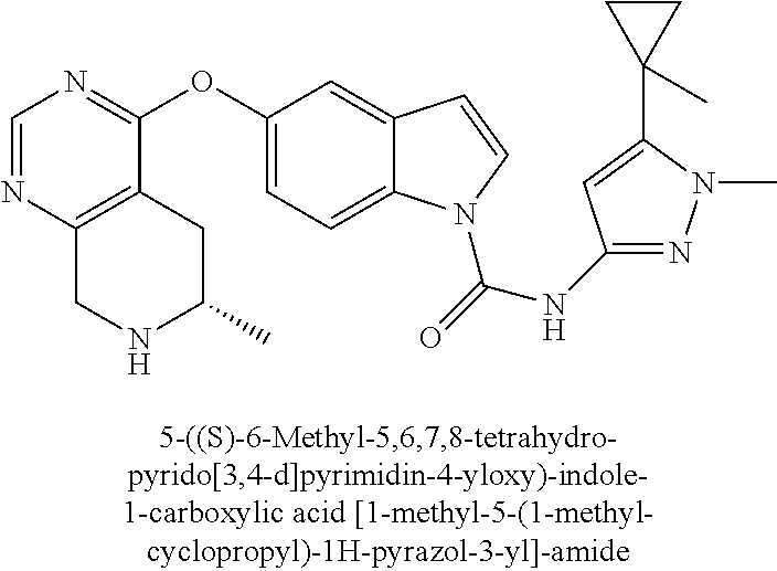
C1(OC2=NC=NC3=C2CC(C)NC3)=CC=C2C(=C1)C=CN2C(=O)NC1=NN(C)C(C2(C)CC2)=C1
